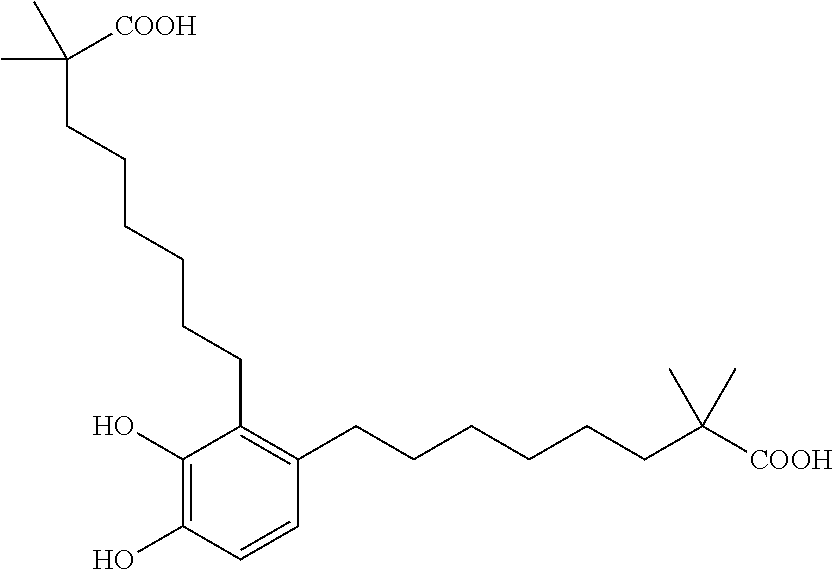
C1=CC(O)=C(O)C(CCCCCCC(C)(C)[COOH])=C1CCCCCCC(C)(C)[COOH]
